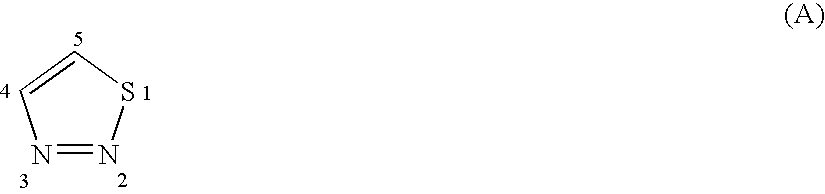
N1=NSC=C1
